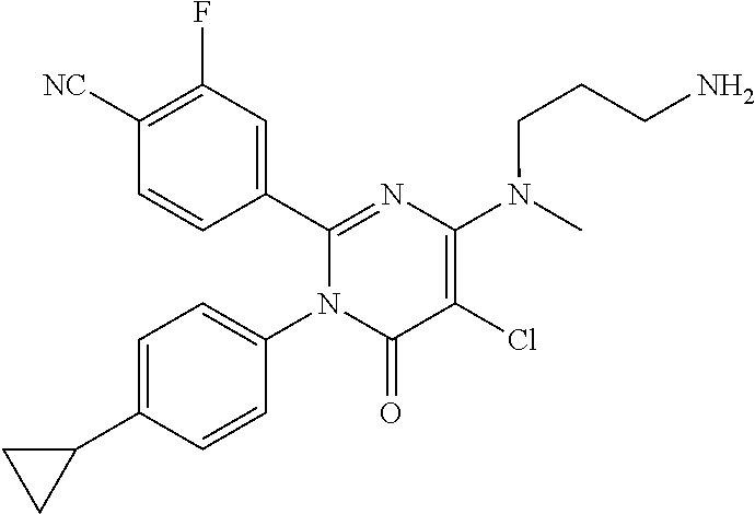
C1(C2=CC(F)=C([CN])C=C2)=NC(N(C)CCCN)=C(Cl)C(=O)N1C1=CC=C(C2CC2)C=C1
